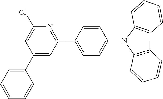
C12=C(C=CC=C1)C1=C(C=CC=C1)N2C1=CC=C(C2=NC(Cl)=CC(C3=CC=CC=C3)=C2)C=C1
